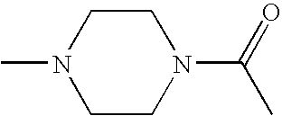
C1CN(C)CCN1C(=O)C
